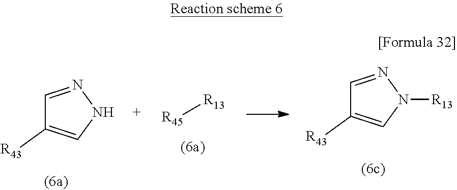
C1=NNC=C1[R43].C1=NN([R13])C=C1[R43].[R45][R13]
